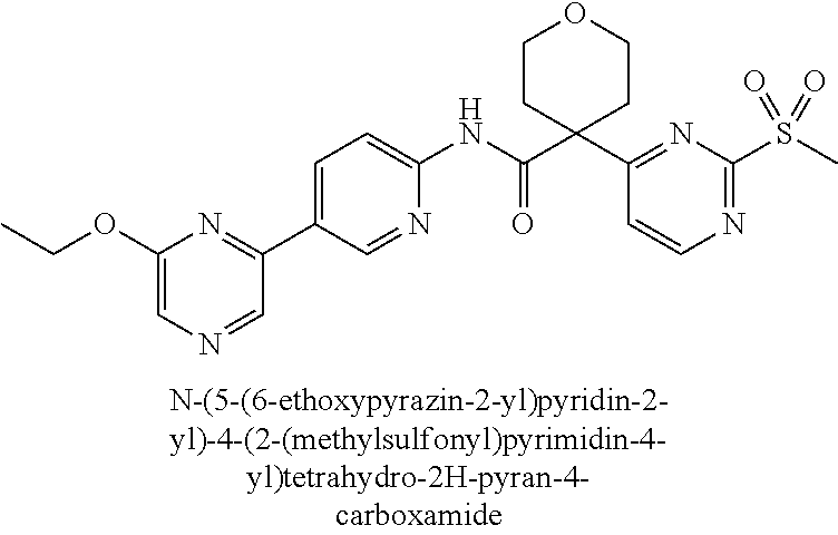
C1(NC(C2(C3=NC(S(C)(=O)=O)=NC=C3)CCOCC2)=O)=CC=C(C2=NC(OCC)=CN=C2)C=N1
